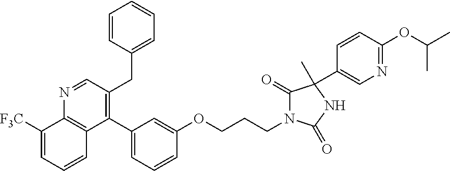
C1(C2=CC=CC(OCCCN3C(=O)C(C4=CN=C(OC(C)C)C=C4)(C)NC3=O)=C2)=C(CC2=CC=CC=C2)C=NC2=C1C=CC=C2[F3C]
